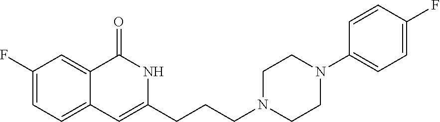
C1(F)=CC=C2C(=C1)C(=O)NC(CCCN1CCN(C3=CC=C(F)C=C3)CC1)=C2
